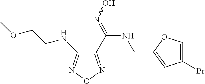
C1(Br)=COC(CNC(=NO)C2=NON=C2NCCOC)=C1
